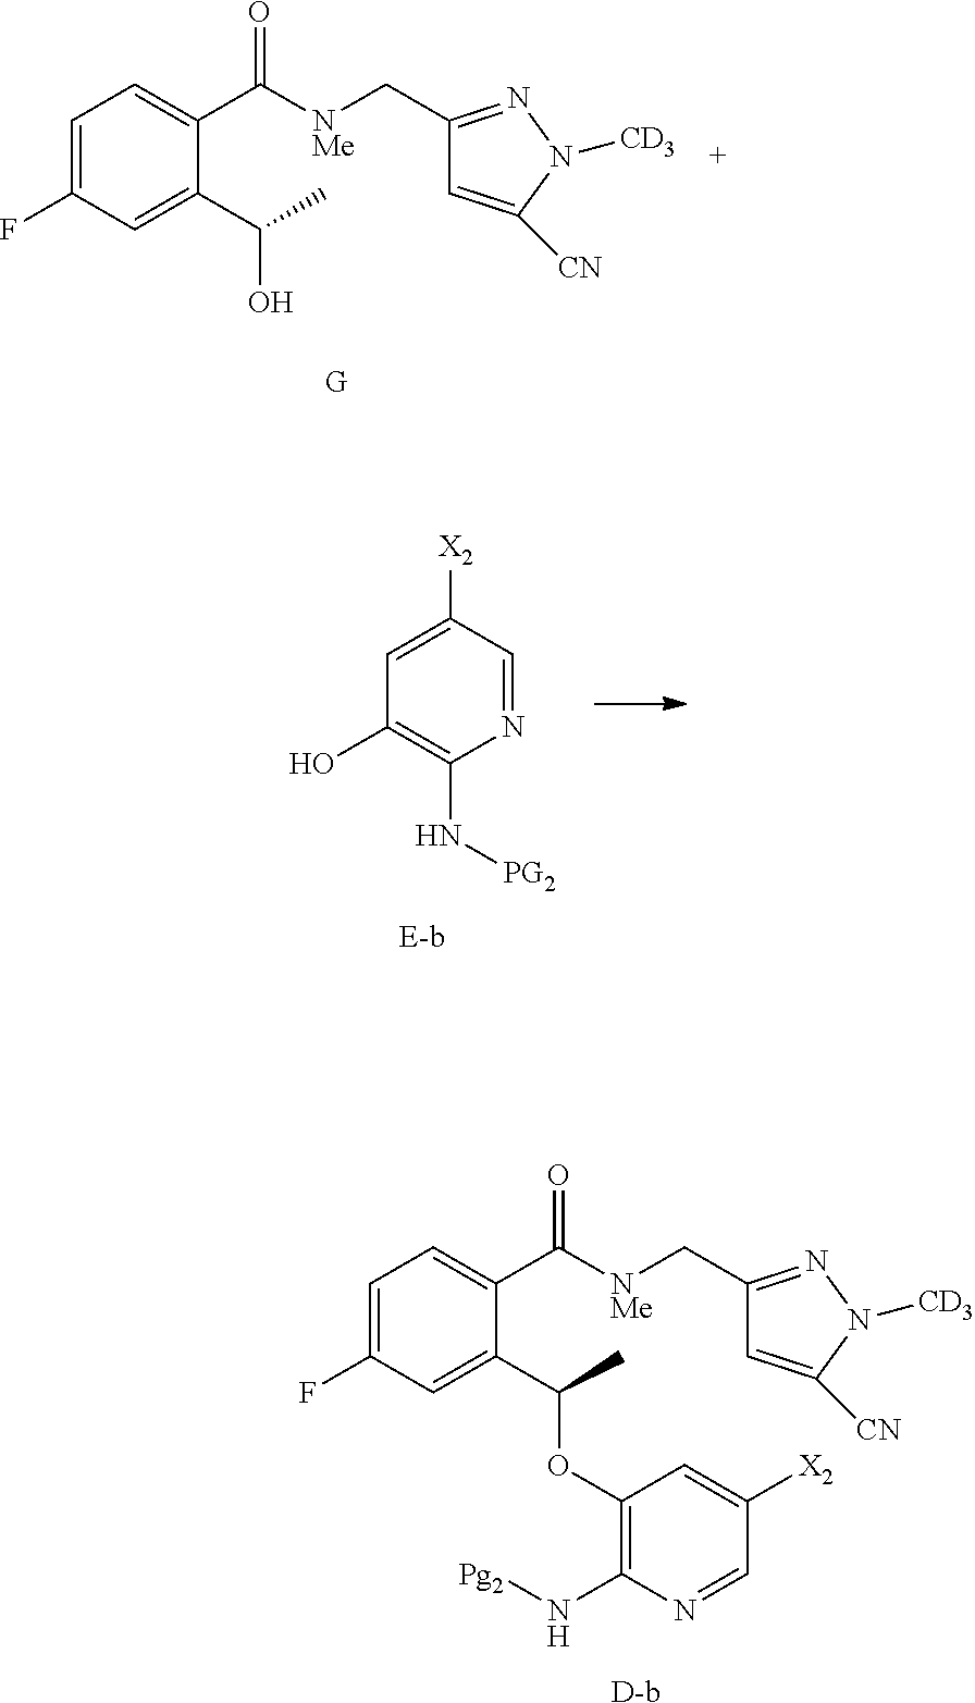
C1=C(F)C=C(C(C)O)C(C([NMe]CC2=NN([CD3])C([CN])=C2)=O)=C1.[G].C1=C([X2])C=NC(N[PG2])=C1O.C1=C(F)C=C(C(C)OC2=C(N[Pg2])N=CC([X2])=C2)C(C([NMe]CC2=NN([CD3])C([CN])=C2)=O)=C1.[D-b]
